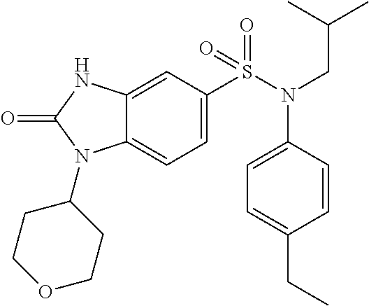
C12=CC(S(N(CC(C)C)C3=CC=C(CC)C=C3)(=O)=O)=CC=C1N(C1CCOCC1)C(=O)N2
